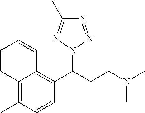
C1=CC(C)=C2C(=C1C(CCN(C)C)N1N=NC(C)=N1)C=CC=C2
